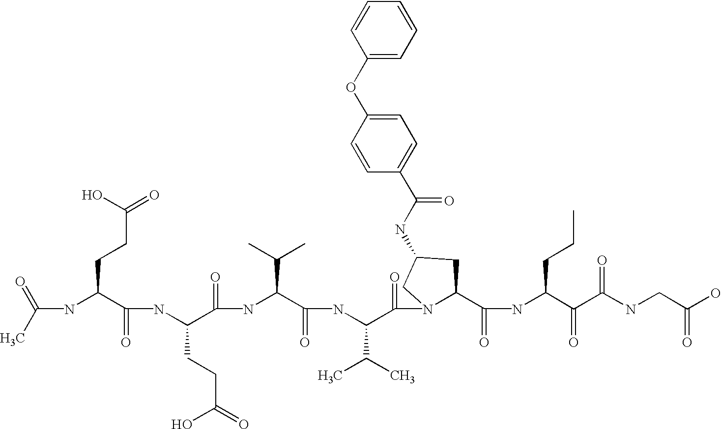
C(NC(C(NC(C(=O)NC(C(=O)NC(C(=O)N1C(C(=O)NC(C(=O)C(NCC(O)=O)=O)CCC)CC(NC(C2=CC=C(OC3=CC=CC=C3)C=C2)=O)C1)C(C)C)C(C)C)CCC(=O)O)=O)CCC(=O)O)(C)=O
